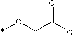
O=C([#])CO*
